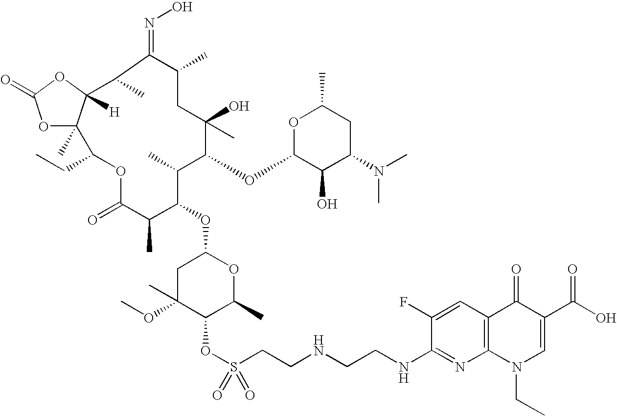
O1C(=O)C(C)C(OC2CC(OC)(C)C(OS(CCNCCNC3=NC4=C(C=C3F)C(=O)C(C(O)=O)=CN4CC)(=O)=O)C(C)O2)C(C)C(OC2C(O)C(N(C)C)CC(C)O2)C(C)(O)CC(C)C(=NO)C(C)C2([H])C(C)(C1CC)OC(=O)O2
